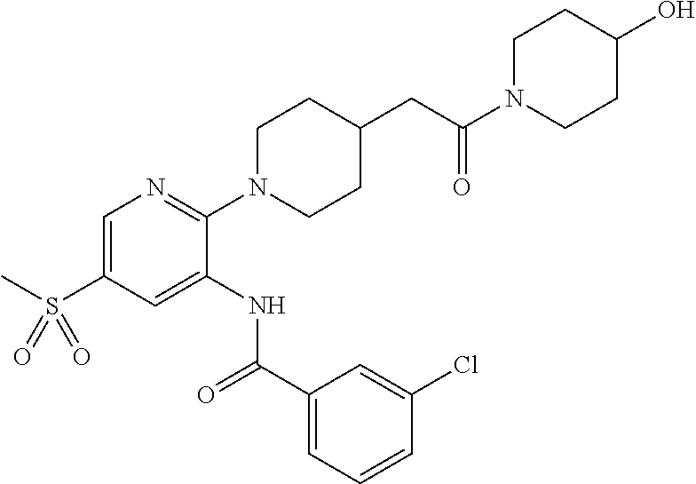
C1=C(S(C)(=O)=O)C=C(NC(C2=CC=CC(Cl)=C2)=O)C(N2CCC(CC(=O)N3CCC(O)CC3)CC2)=N1
